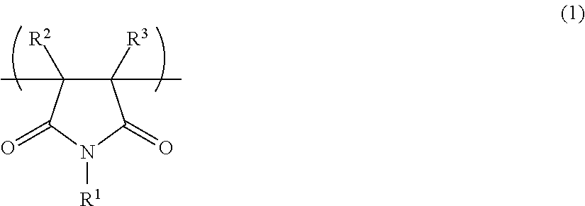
C1([R3])(C)C([R2])(C)C(=O)N([R1])C1=O
